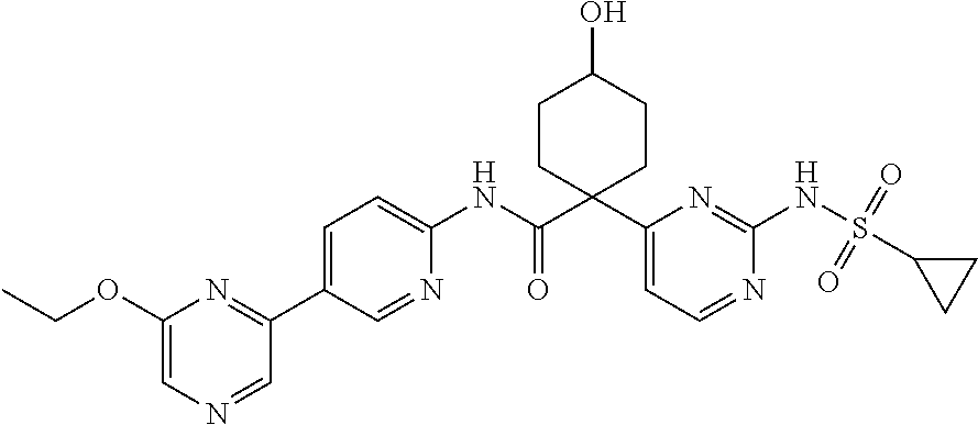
N1=CC(C2=CC=C(NC(C3(C4=CC=NC(NS(C5CC5)(=O)=O)=N4)CCC(O)CC3)=O)N=C2)=NC(OCC)=C1
